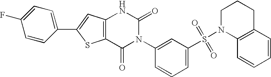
C12=C(C=C(C3=CC=C(F)C=C3)S1)NC(=O)N(C1=CC(S(N3C4=C(CCC3)C=CC=C4)(=O)=O)=CC=C1)C2=O
